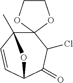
C12(C)C=CC(C(=O)C(Cl)C13OCCO3)O2
